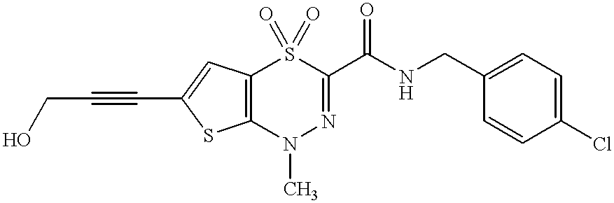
C12=C(S(=O)(=O)C(C(NCC3=CC=C(Cl)C=C3)=O)=NN1C)C=C(C#CCO)S2
